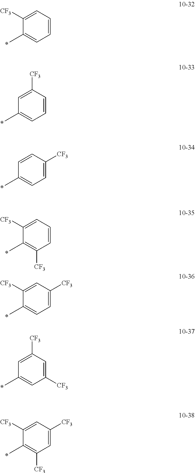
C1=CC=C([CF3])C(C)=C1.C1=CC([CF3])=CC(C)=C1.C1=C([CF3])C=CC(C)=C1.C1=C([CF3])C=C([CF3])C(C)=C1.C1([CF3])=CC([CF3])=CC(C)=C1.C1=C([CF3])C=C([CF3])C(C)=C1[CF3].C1=CC=C([CF3])C(C)=C1[CF3]
